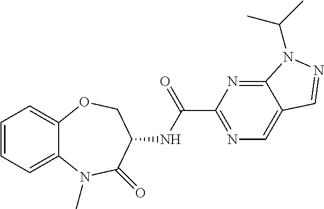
C12=CC=CC=C1OCC(NC(=O)C1=NC=C3C(=N1)N(C(C)C)N=C3)C(=O)N2C
